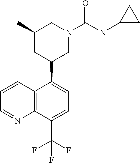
C1=CC=NC2=C1C(C1CN(C(NC3CC3)=O)CC(C)C1)=CC=C2C(F)(F)F
